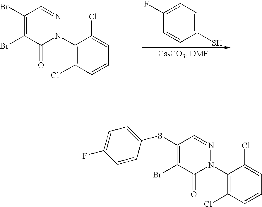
C1(F)=CC=C(S)C=C1.C1(N2N=CC(Br)=C(Br)C2=O)=C(Cl)C=CC=C1Cl.N1(C2=C(Cl)C=CC=C2Cl)N=CC(SC2=CC=C(F)C=C2)=C(Br)C1=O
